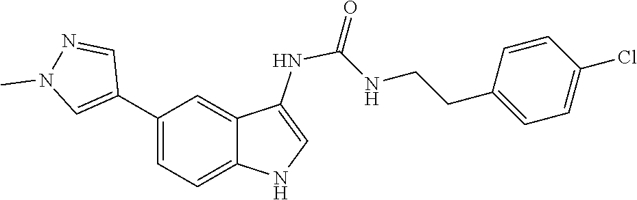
C1(CCNC(=O)NC2=CNC3=CC=C(C4=CN(C)N=C4)C=C23)=CC=C(Cl)C=C1
